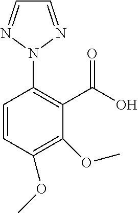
C1=CC(OC)=C(OC)C(C(O)=O)=C1N1N=CC=N1
